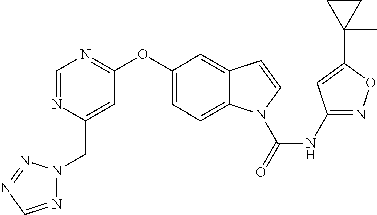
C1(NC(N2C3=CC=C(OC4=NC=NC(CN5N=CN=N5)=C4)C=C3C=C2)=O)=NOC(C2(C)CC2)=C1
